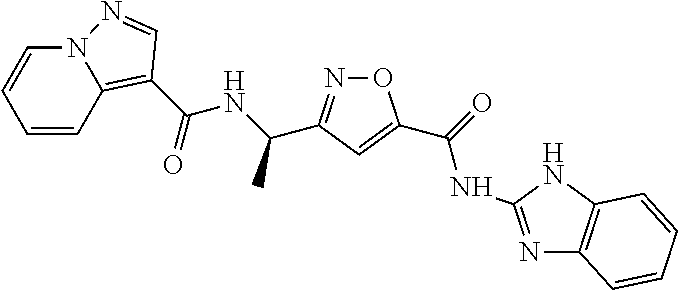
C1=CC2=C(C(NC(C)C3=NOC(C(=O)NC4=NC5=C(N4)C=CC=C5)=C3)=O)C=NN2C=C1
